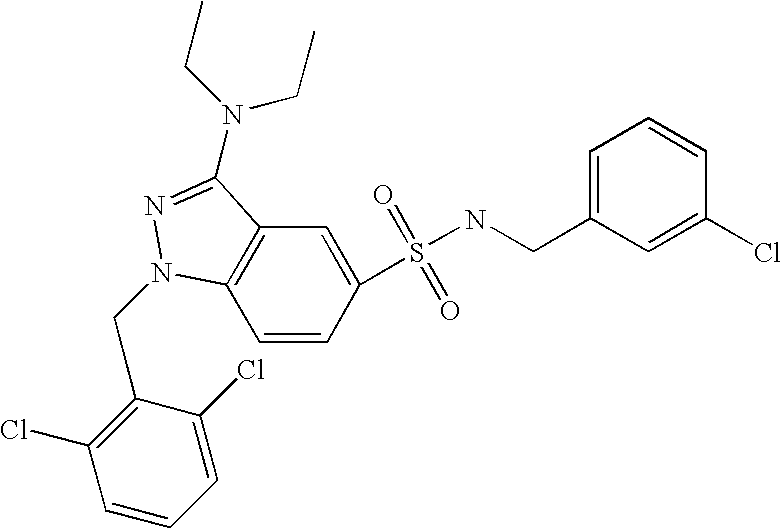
C1=CC(S(=O)(=O)NCC2=CC=CC(Cl)=C2)=CC2=C1N(CC1=C(Cl)C=CC=C1Cl)N=C2N(CC)CC
